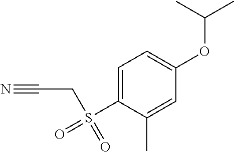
C1=C(S(=O)(=O)CC#N)C(C)=CC(OC(C)C)=C1
